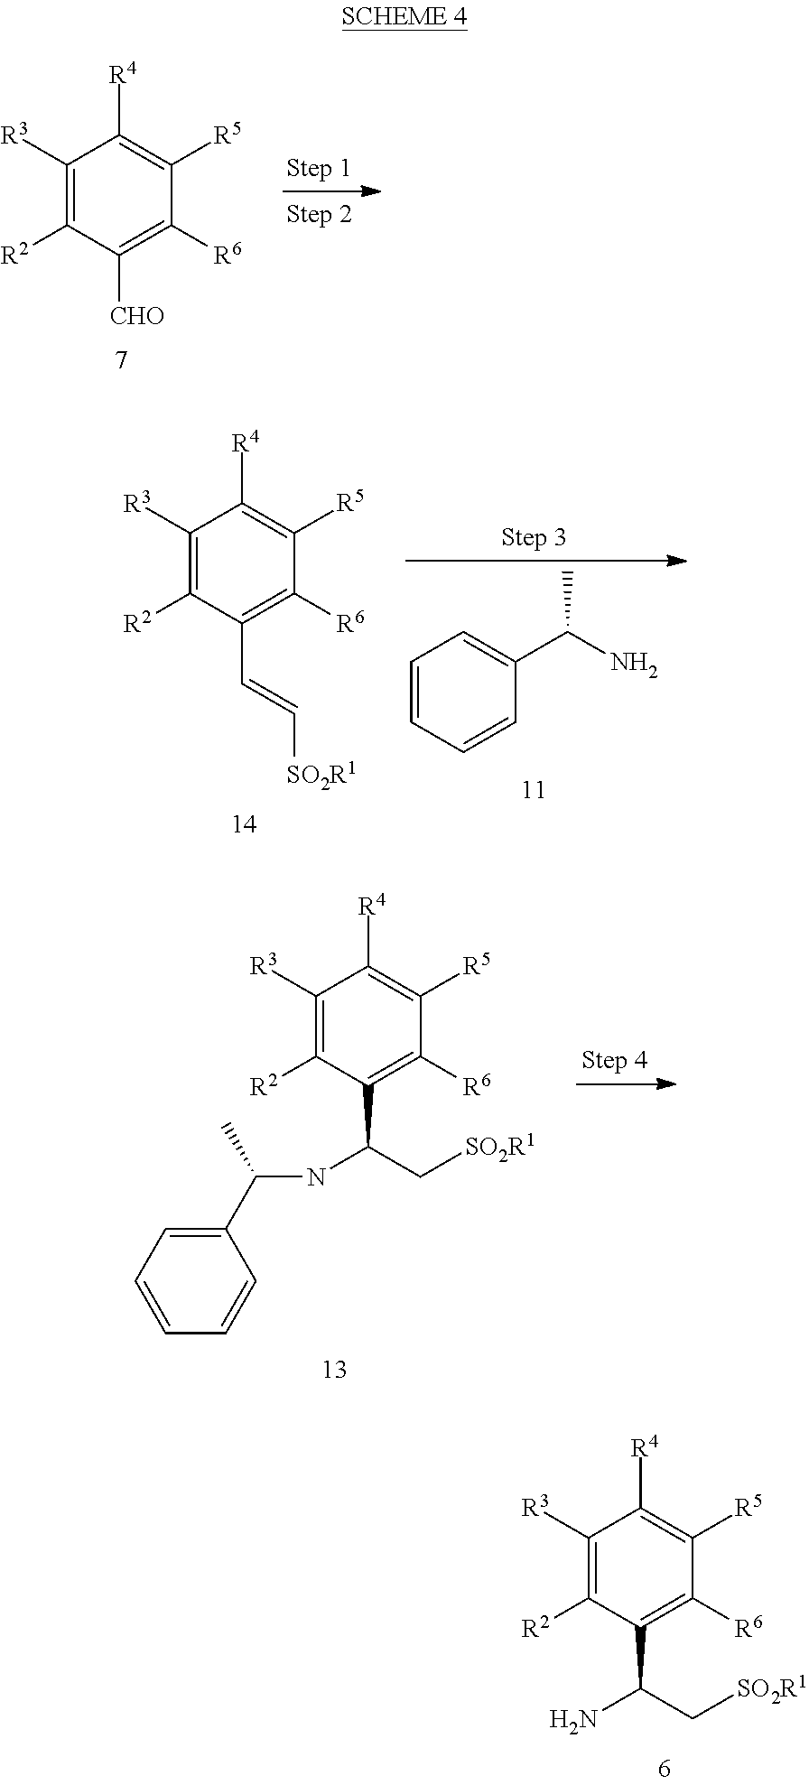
C1([R3])=C([R2])C(C(C[SO2R1])NC(C2=CC=CC=C2)C)=C([R6])C([R5])=C1[R4].C1([R3])=C([R2])C(C(C[SO2R1])N)=C([R6])C([R5])=C1[R4].C1([R3])=C([R2])C([CHO])=C([R6])C([R5])=C1[R4].C1([R3])=C([R2])C(C=C[SO2R1])=C([R6])C([R5])=C1[R4].C1=CC=CC(C(N)C)=C1
